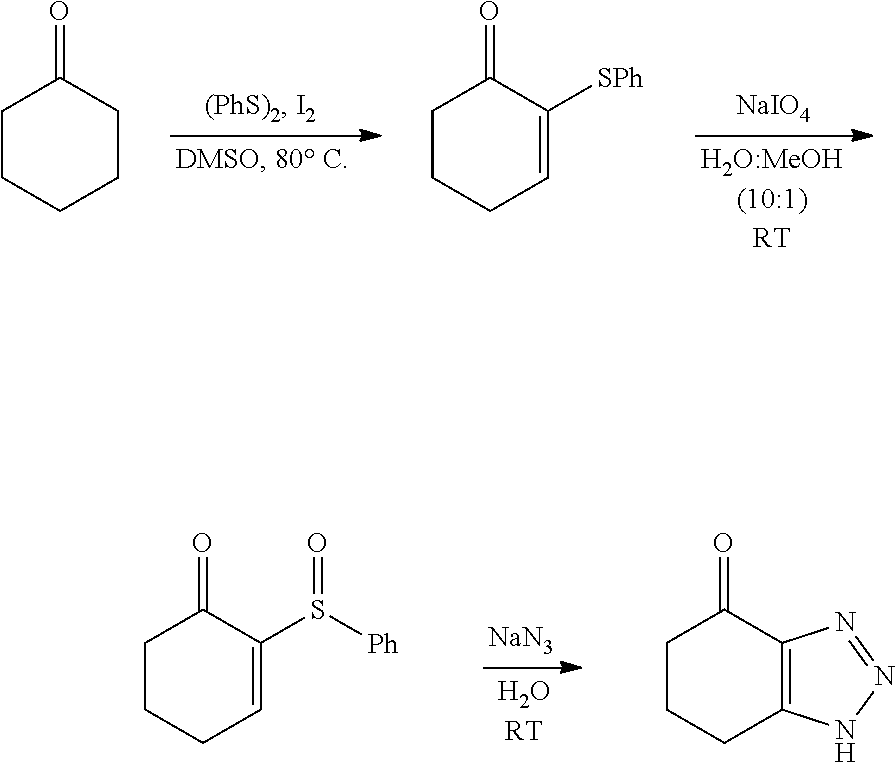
[NaIO4].C1CCCCC1=O.C1CCC=C([SPh])C1=O.[NaN3].C1CCC=C(S([Ph])=O)C1=O.C1CCC2=C(C1=O)N=NN2
